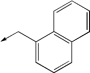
C1(C->C)=CC=CC2=C1C=CC=C2
